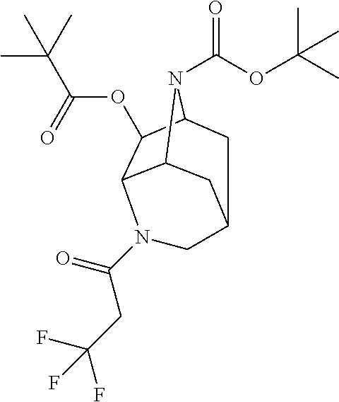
C12C3C(OC(C(C)(C)C)=O)C(N1C(OC(C)(C)C)=O)CC(C2)CN3C(CC(F)(F)F)=O
